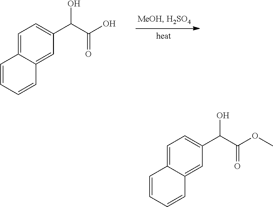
C1=C2C(=CC(C(C(O)=O)O)=C1)C=CC=C2.C1=C2C(=CC(C(C(OC)=O)O)=C1)C=CC=C2
